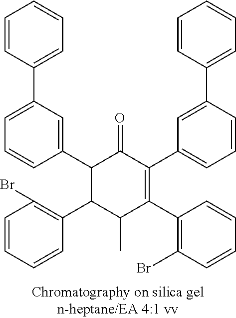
C1=CC(Br)=C(C2C(C)C(C3=C(Br)C=CC=C3)=C(C3=CC=CC(C4=CC=CC=C4)=C3)C(=O)C2C2=CC(C3=CC=CC=C3)=CC=C2)C=C1
